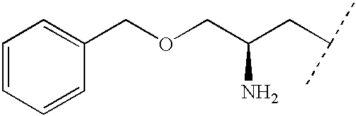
C1=CC=CC(COCC(CC(C)C)N)=C1
